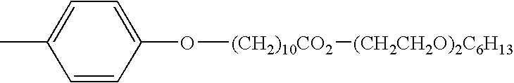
C1=C(C)C=CC(O[(CH2)10CO2][(CH2CH2O)2C6H13])=C1
